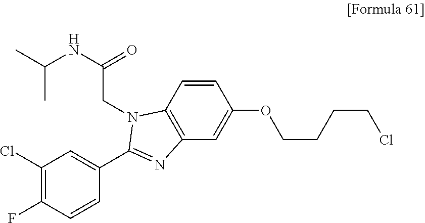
C1(Cl)=C(F)C=CC(C2=NC3=C(C=CC(OCCCCCl)=C3)N2CC(NC(C)C)=O)=C1
